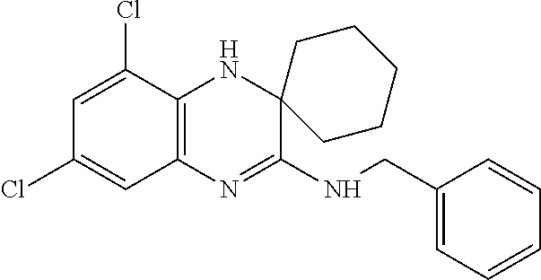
C1=C(Cl)C2=C(C=C1Cl)N=C(NCC1=CC=CC=C1)C1(N2)CCCCC1
